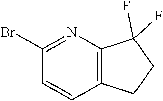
C1(Br)=NC2=C(C=C1)CCC2(F)F
